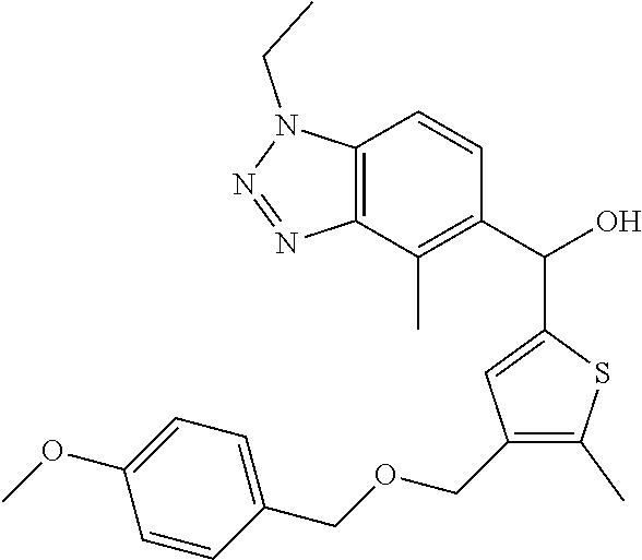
C1(COCC2=CC=C(OC)C=C2)=C(C)SC(C(C2=C(C)C3=C(C=C2)N(CC)N=N3)O)=C1
